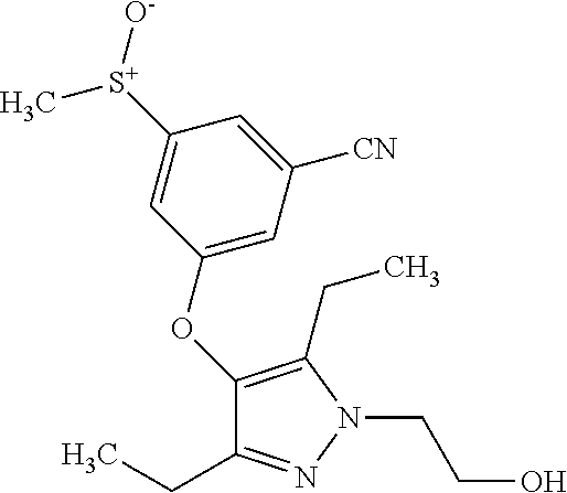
C1(OC2=CC([CN])=CC([S+](C)[O-])=C2)=C(CC)N(CCO)N=C1CC
